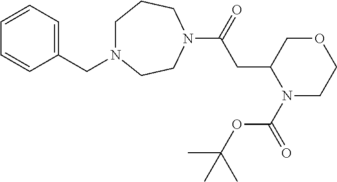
C1(CN2CCCN(C(=O)CC3N(C(=O)OC(C)(C)C)CCOC3)CC2)=CC=CC=C1
